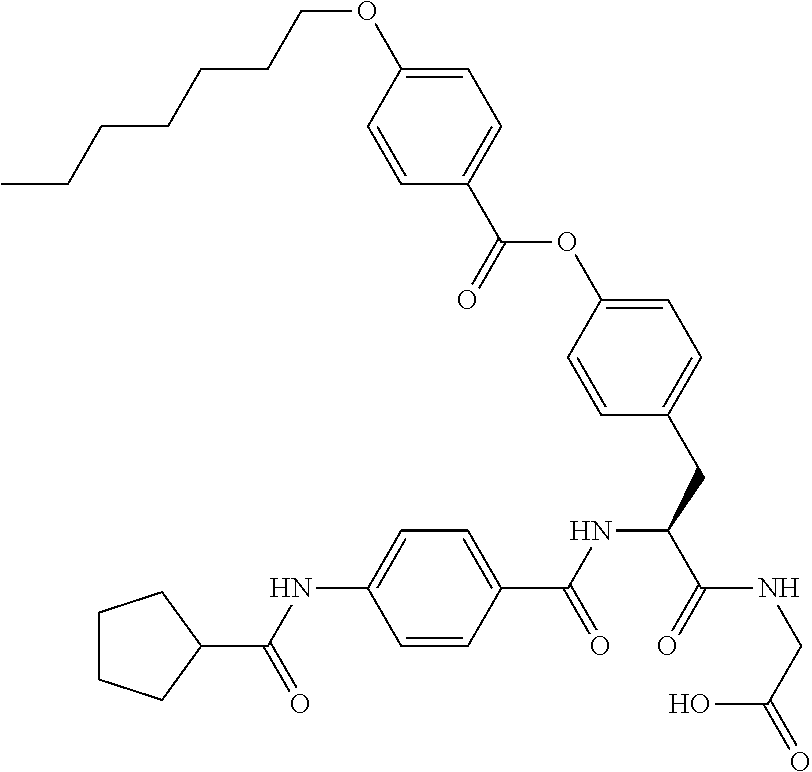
C1=C(OCCCCCCC)C=CC(C(=O)OC2=CC=C(CC(C(NCC(=O)O)=O)NC(C3=CC=C(NC(=O)C4CCCC4)C=C3)=O)C=C2)=C1
